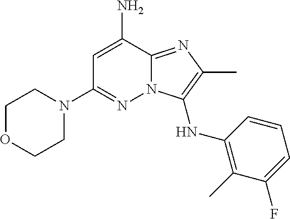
NC1=CC(N2CCOCC2)=NN2C1=NC(C)=C2NC1=C(C)C(F)=CC=C1
